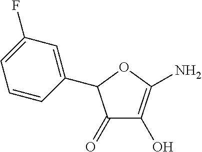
C1(=O)C(O)=C(N)OC1C1=CC(F)=CC=C1
